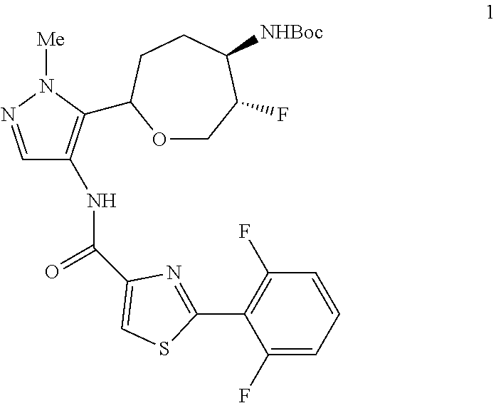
C1=NN([Me])C(C2OCC(F)C([NHBoc])CC2)=C1NC(=O)C1=CSC(C2=C(F)C=CC=C2F)=N1
